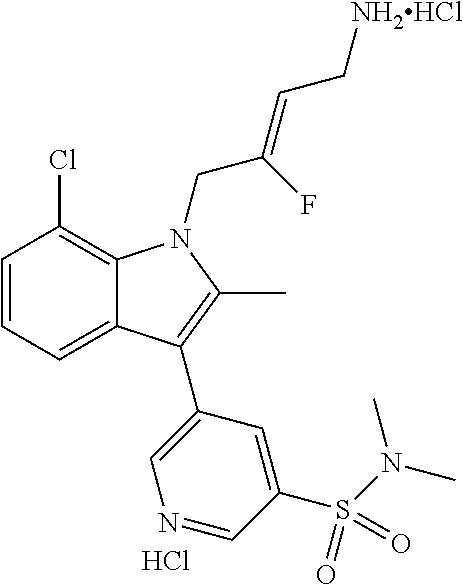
C1=CC=C2C(=C1Cl)N(CC(=CC[NH2HCl])F)C(C)=C2C1=CN=CC(S(N(C)C)(=O)=O)=C1.Cl
